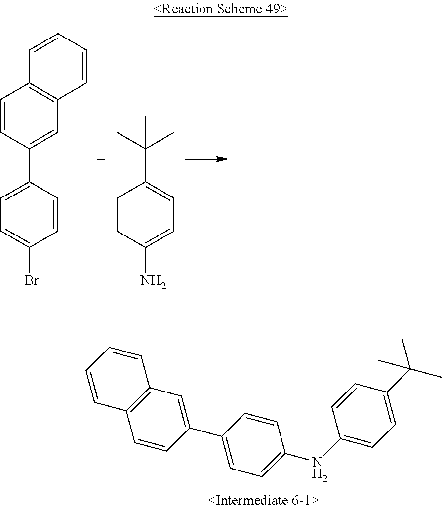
C1=CC2=C(C=C1)C=CC(C1=CC=C(NC3=CC=C(C(C)(C)C)C=C3)C=C1)=C2.C1=CC=CC2=C1C=CC(C1=CC=C(Br)C=C1)=C2.C1(C(C)(C)C)=CC=C(N)C=C1
